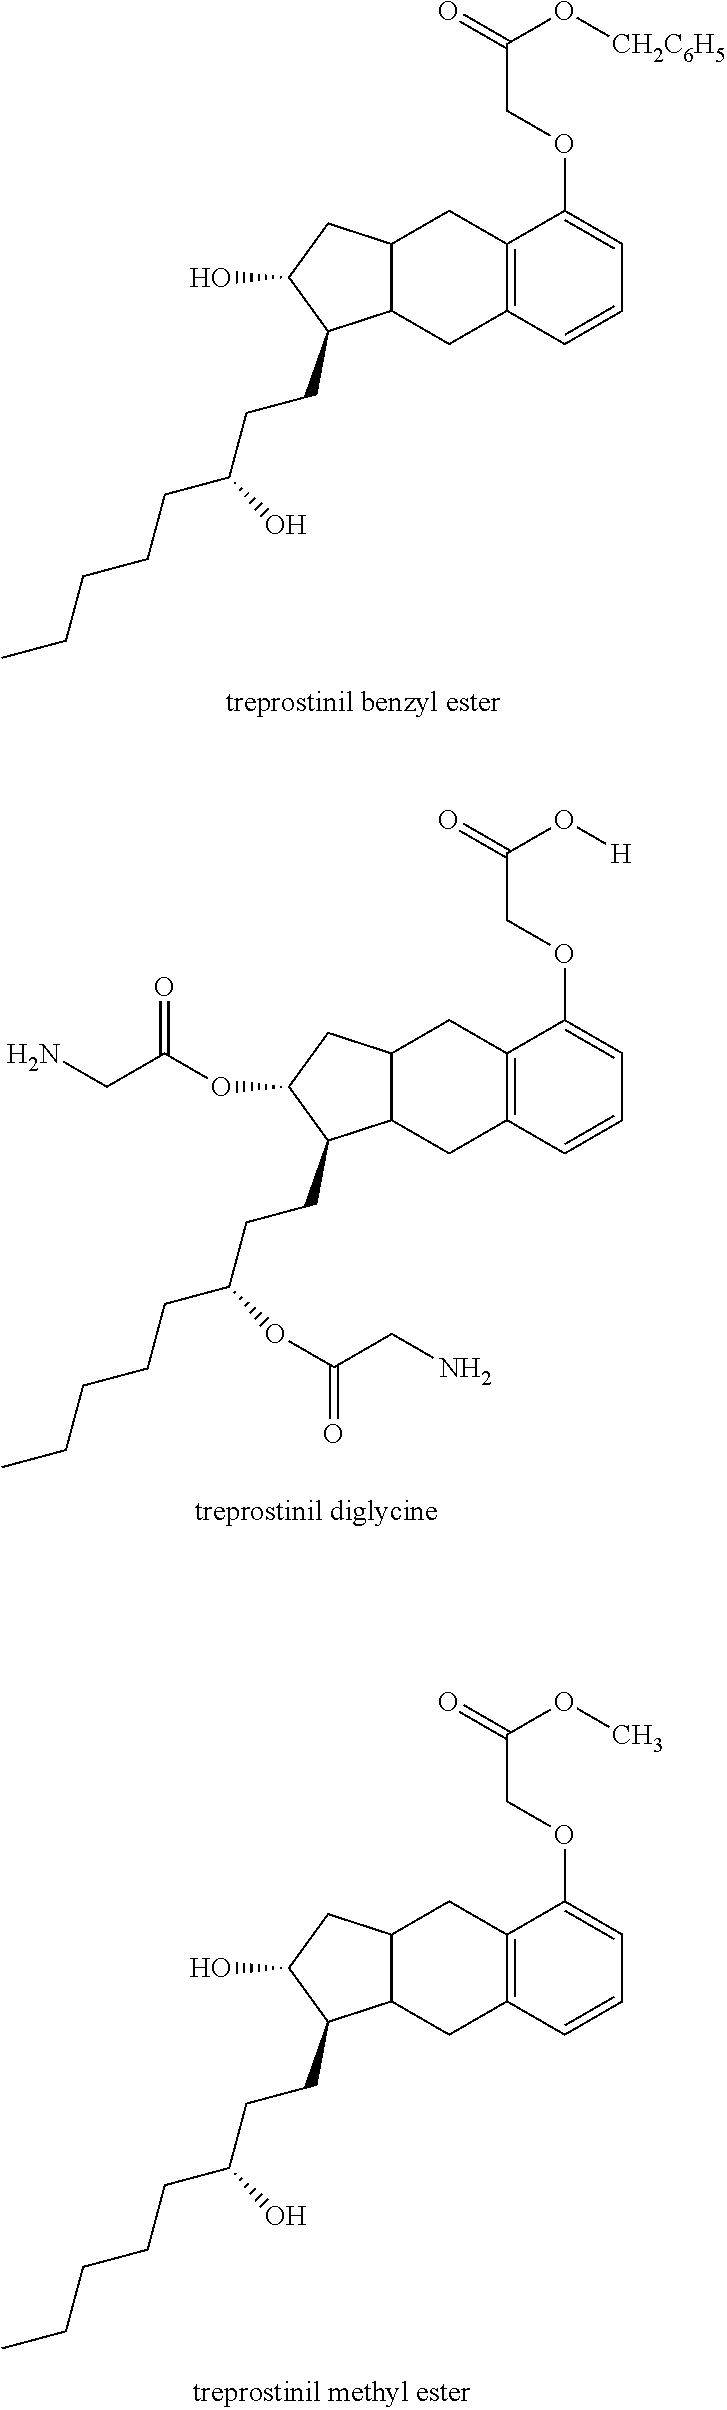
C12=C(C=CC=C1OCC(=O)O[CH2C6H5])CC1C(C2)CC(O)C1CCC(CCCCC)O.C12=C(C=CC=C1OCC(=O)O[H])CC1C(C2)CC(OC(CN)=O)C1CCC(CCCCC)OC(=O)CN.C12=C(C=CC=C1OCC(=O)OC)CC1C(C2)CC(O)C1CCC(CCCCC)O
